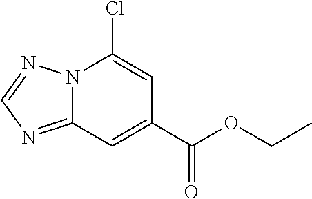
ClC1=CC(C(OCC)=O)=CC2=NC=NN12
